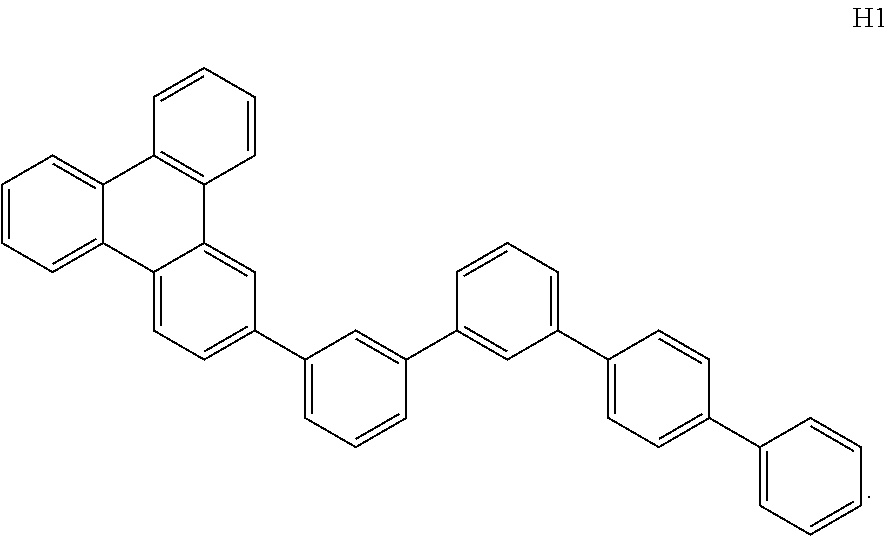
C12=CC=CC=C1C1=CC=C(C3=CC=CC(C4=CC(C5=CC=C(C6=CC=CC=C6)C=C5)=CC=C4)=C3)C=C1C1=C2C=CC=C1
